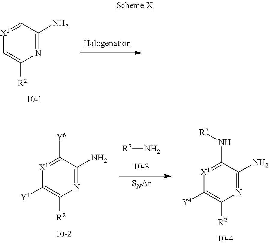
C1=C([R2])N=C(N)C=[X1]1.[R7]N.[SNAr].C1([Y4])=C([R2])N=C(N)C([Y6])=[X1]1.C1([Y4])=C([R2])N=C(N)C(N[R7])=[X1]1
